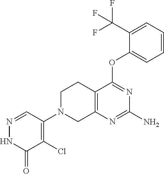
C12=C(N=C(N)N=C1OC1=CC=CC=C1C(F)(F)F)CN(C1=C(Cl)C(=O)NN=C1)CC2
